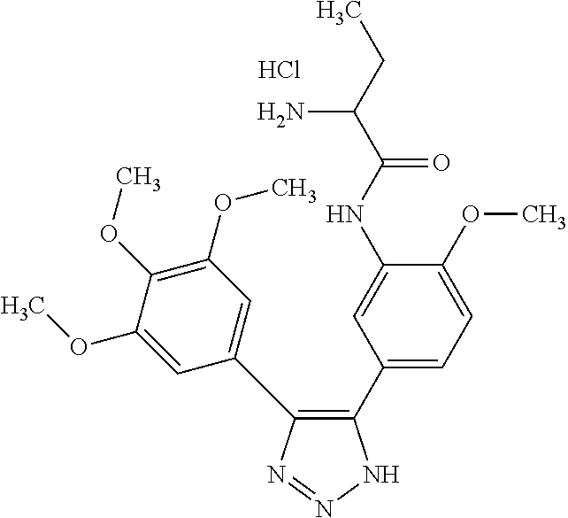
C1(C2=CC=C(OC)C(NC(C(CC)N)=O)=C2)=C(C2=CC(OC)=C(OC)C(OC)=C2)N=NN1.Cl
